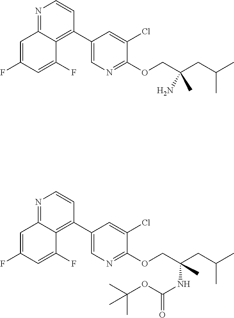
C1(C2=C3C(=NC=C2)C=C(F)C=C3F)=CN=C(OCC(CC(C)C)(C)N)C(Cl)=C1.C1(C2=C3C(=NC=C2)C=C(F)C=C3F)=CN=C(OCC(CC(C)C)(C)NC(OC(C)(C)C)=O)C(Cl)=C1
